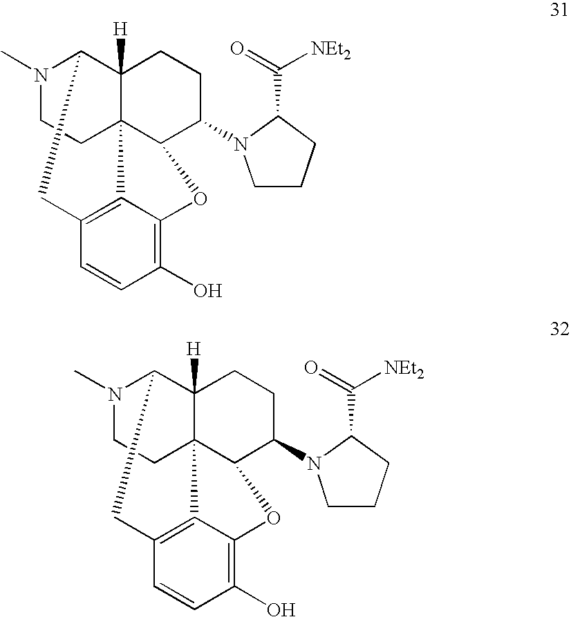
N1(C)CCC23C4([H])C1CC1=C2C(=C(O)C=C1)OC3C(N1CCCC1C(=O)[NEt2])CC4.N1(C)CCC23C4([H])C1CC1=C2C(=C(O)C=C1)OC3C(N1CCCC1C(=O)[NEt2])CC4
